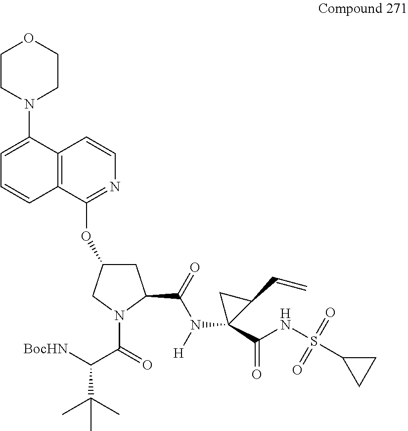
C12=C(C(OC3CC(C(=O)N(C4(C(NS(C5CC5)(=O)=O)=O)CC4C=C)[H])N(C(=O)C([BocHN])C(C)(C)C)C3)=NC=C1)C=CC=C2N1CCOCC1
